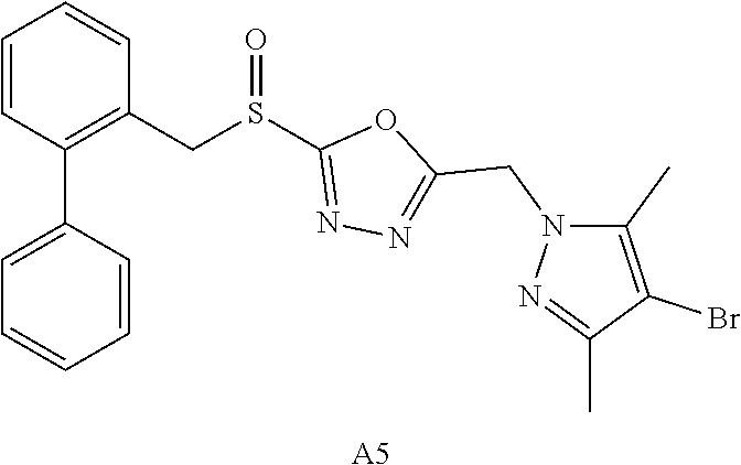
C1=CC(C2=CC=CC=C2)=C(CS(C2=NN=C(CN3N=C(C)C(Br)=C3C)O2)=O)C=C1.[A5]
